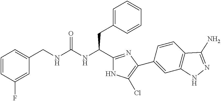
C1=CC(F)=CC(CNC(NC(C2=NC(C3=CC4=C(C=C3)C(N)=NN4)=C(Cl)N2)CC2=CC=CC=C2)=O)=C1
